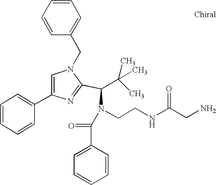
N1(CC2=CC=CC=C2)C=C(C2=CC=CC=C2)N=C1C(C(C)(C)C)N(CCNC(CN)=O)C(=O)C1=CC=CC=C1
